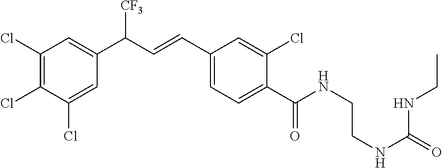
C(NC(=O)NCC)CNC(C1=CC=C(C=CC(C2=CC(Cl)=C(Cl)C(Cl)=C2)[CF3])C=C1Cl)=O
